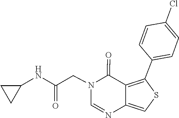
N1(CC(NC2CC2)=O)C=NC2=CSC(C3=CC=C(Cl)C=C3)=C2C1=O
